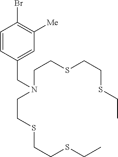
C1=CC(CN(CCSCCSCC)CCSCCSCC)=CC([Me])=C1Br
